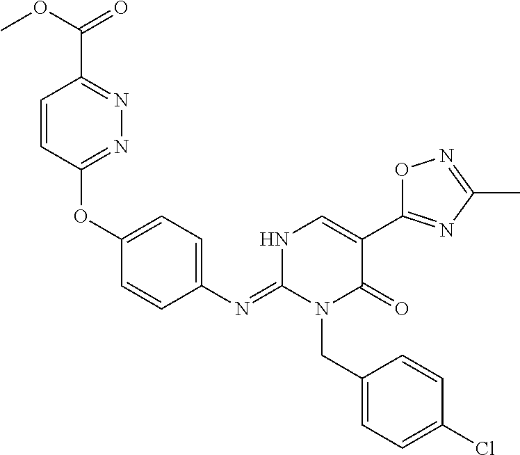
C1(OC2=NN=C(C(OC)=O)C=C2)=CC=C(N=C2N(CC3=CC=C(Cl)C=C3)C(=O)C(C3=NC(C)=NO3)=CN2)C=C1
